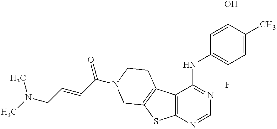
C12=C(C(NC3=C(F)C=C(C)C(O)=C3)=NC=N1)C1=C(S2)CN(C(C=CCN(C)C)=O)CC1
